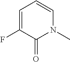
C1=C(F)C(=O)N(C)C=C1
